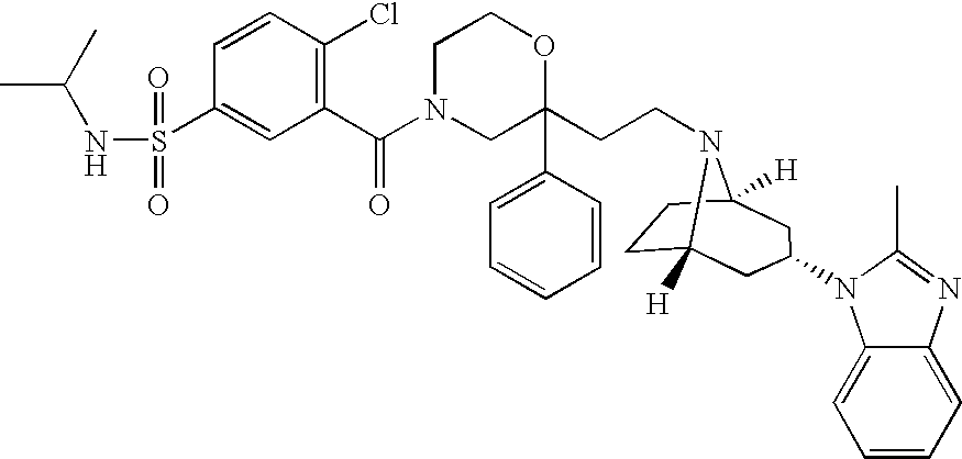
C1N(C(C2=C(Cl)C=CC(S(NC(C)C)(=O)=O)=C2)=O)CC(CCN2C3([H])CCC2([H])CC(N2C4=CC=CC=C4N=C2C)C3)(C2=CC=CC=C2)OC1
